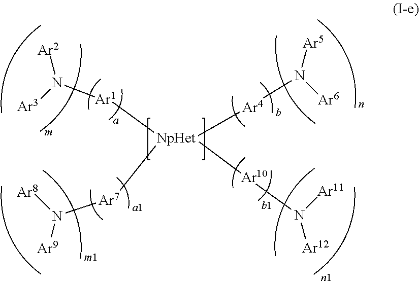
[NpHet]([Ar1]N([Ar2])[Ar3])([Ar7]N([Ar9])[Ar8])([Ar4]N([Ar5])[Ar6])[Ar10]N([Ar12])[Ar11]
